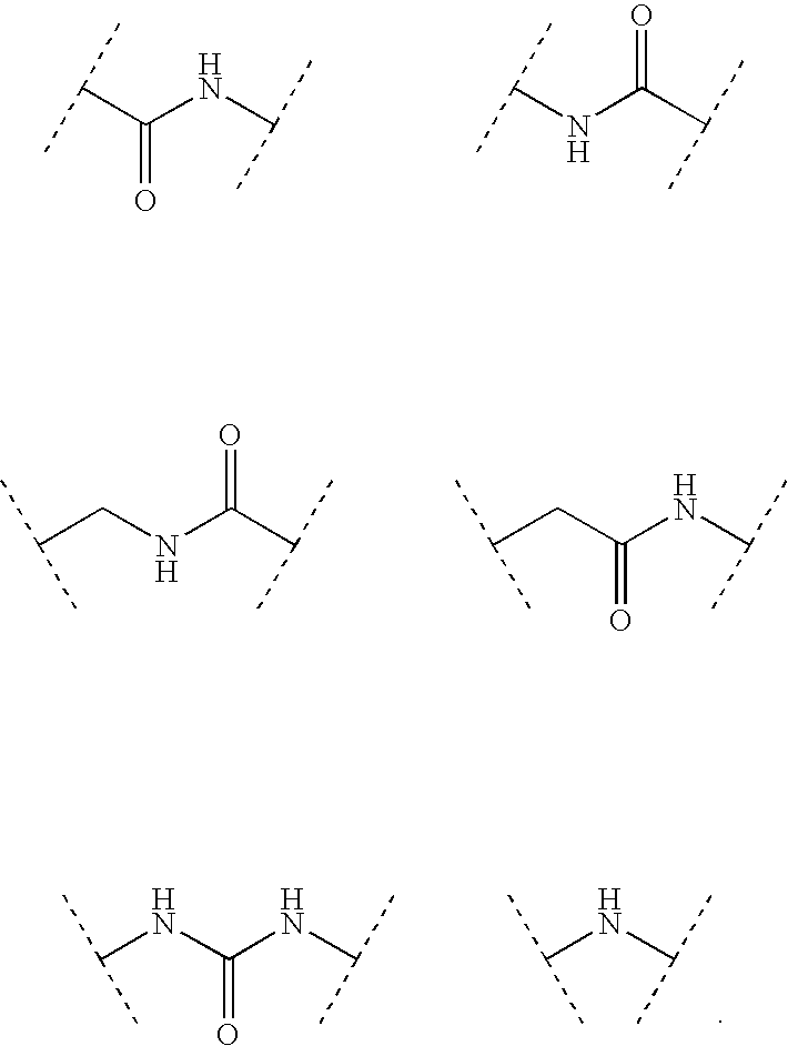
C(C(NC(C)C)=O)(C)C.C(NC(C(C)C)=O)(C)C.C(NC(C(C)C)=O)C(C)C.C(C(NC(C)C)=O)C(C)C.N(C(NC(C)C)=O)C(C)C.N(C(C)C)C(C)C
